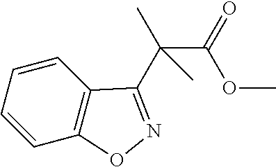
C1=CC=CC2=C1C(C(C(=O)OC)(C)C)=NO2
